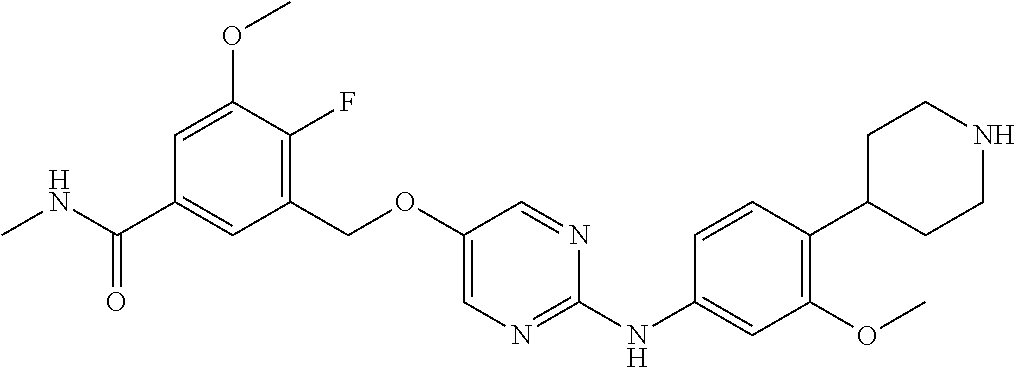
C1(COC2=CN=C(NC3=CC(OC)=C(C4CCNCC4)C=C3)N=C2)=C(F)C(OC)=CC(C(NC)=O)=C1
